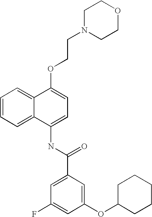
C1=CC=C2C(=C1)C(OCCN1CCOCC1)=CC=C2NC(C1=CC(F)=CC(OC2CCCCC2)=C1)=O
